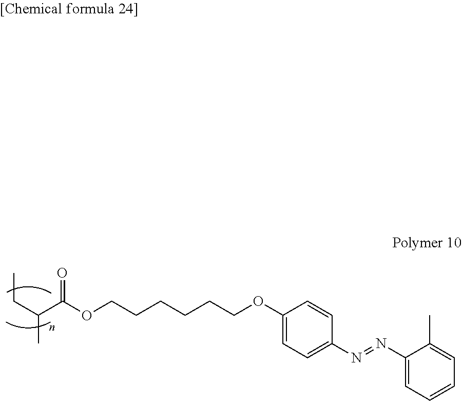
C(C(C)C(OCCCCCCOC1=CC=C(N=NC2=CC=CC=C2C)C=C1)=O)C
